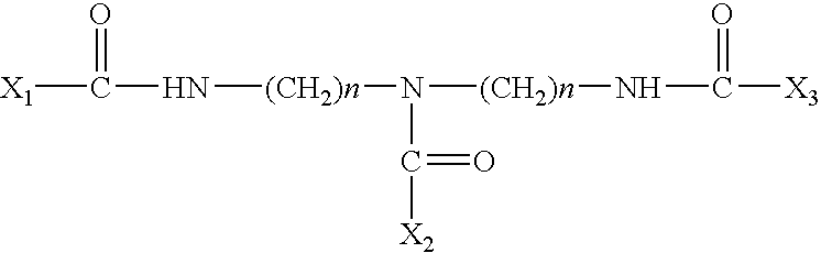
[X1]C(N[(CH2)n]N(C(=O)[X2])[(CH2)n]NC(=O)[X3])=O
